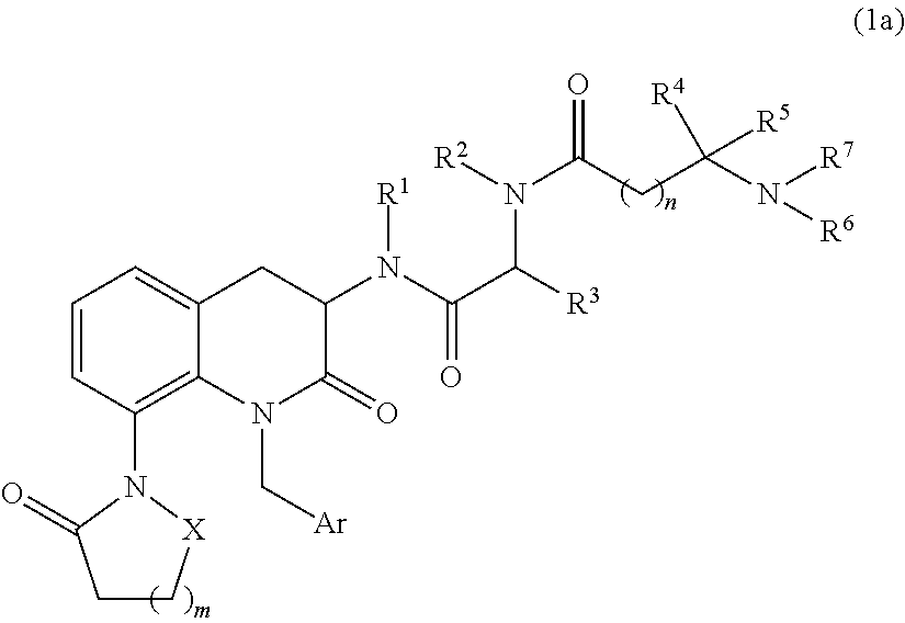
C1C[X]N(C2=C3C(=CC=C2)CC(N(C(C(N([R2])C(CC(N([R7])[R6])([R4])[R5])=O)[R3])=O)[R1])C(=O)N3C[Ar])C1=O
